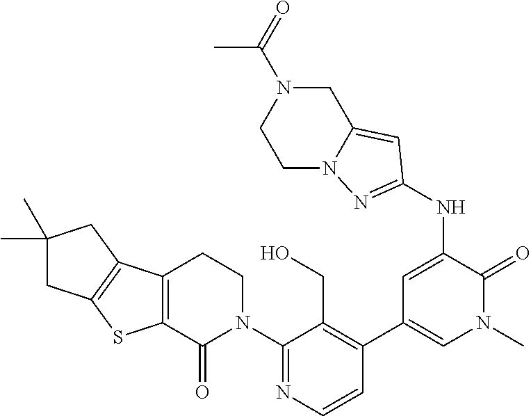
C1=CN=C(N2CCC3=C(C2=O)SC2=C3CC(C)(C)C2)C(CO)=C1C1=CN(C)C(=O)C(NC2=NN3CCN(C(=O)C)CC3=C2)=C1
